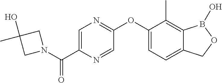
C1(OC2=NC=C(C(N3CC(O)(C)C3)=O)N=C2)=CC=C2C(=C1C)B(O)OC2
